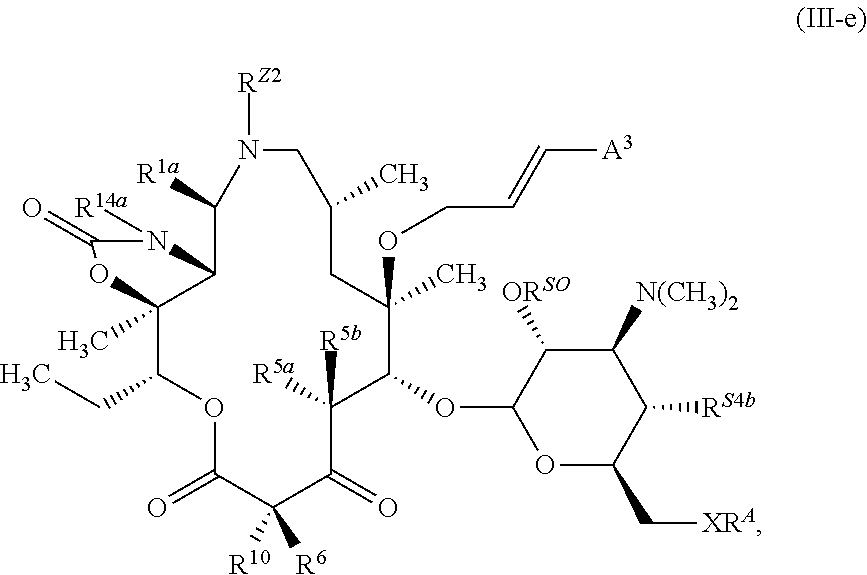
C12(C)C(CC)OC(=O)C([R10])([R6])C(=O)C([R5a])([R5b])C(OC3OC(C[XRA])C([RS4b])C([N(CH3)2])C3[ORSO])C(C)(OCC=C[A3])CC(C)CN([RZ2])C([R1a])C1N([R14a])C(=O)O2
